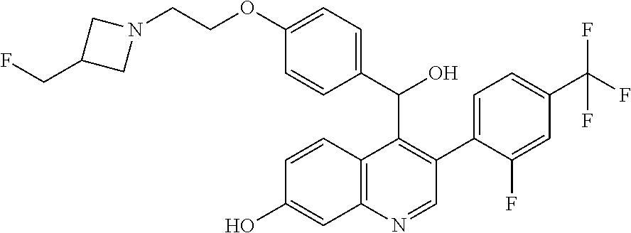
C(C1=C(C2=CC=C(C(F)(F)F)C=C2F)C=NC2=C1C=CC(O)=C2)(O)C1=CC=C(OCCN2CC(CF)C2)C=C1
